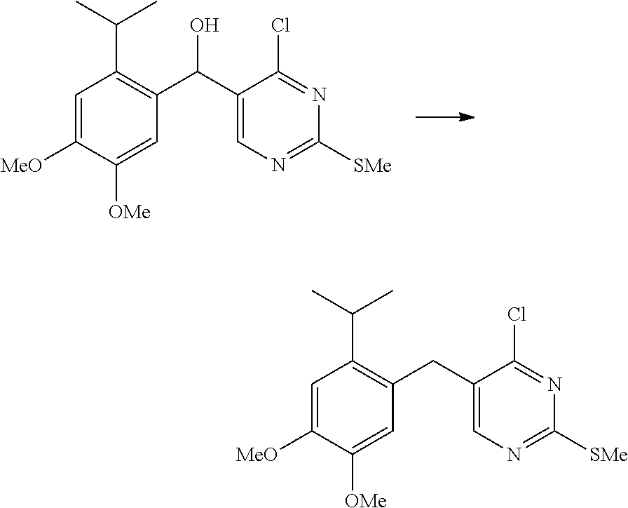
N1=C(Cl)C(C(C2=C(C(C)C)C=C([MeO])C([OMe])=C2)O)=CN=C1[SMe].N1=C([SMe])N=C(Cl)C(CC2=C(C(C)C)C=C([MeO])C([OMe])=C2)=C1
